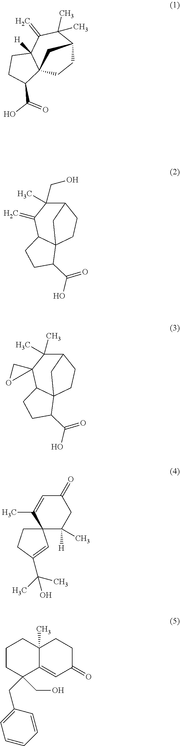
C1C2C(C)(C)C(=C)C3([H])C(C1)(C(C(O)=O)CC3)C2.C12C(CO)(C)C(=C)C3C(CC1)(C(C(=O)O)CC3)C2.C12C(C)(C)C3(C4C(CC1)(C(C(=O)O)CC4)C2)CO3.C1([H])(C)CC(=O)C=C(C)C12CCC(C(C)(C)O)=C2.C1CC(CC2=CC=CC=C2)(CO)C2=CC(=O)CCC2(C)C1
